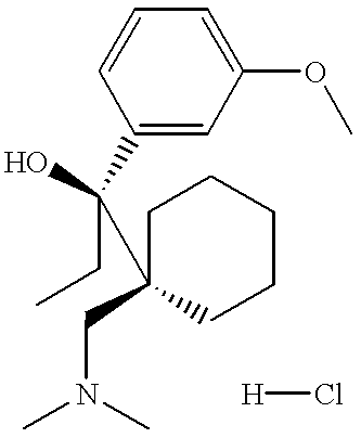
C1(OC)=CC=CC(C(O)(CC)C2(CN(C)C)CCCCC2)=C1.[H]Cl
